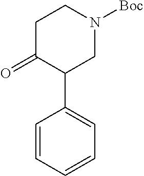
C1=CC=CC=C1C1CN([Boc])CCC1=O
